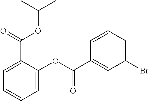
C1=C(C(OC(C)C)=O)C(OC(C2=CC(Br)=CC=C2)=O)=CC=C1
